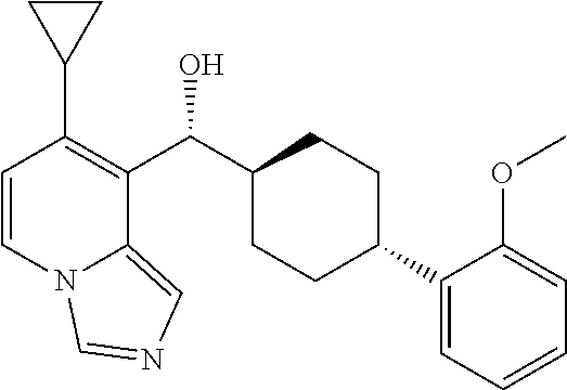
C1=CN2C(=CN=C2)C(C(C2CCC(C3=CC=CC=C3OC)CC2)O)=C1C1CC1
